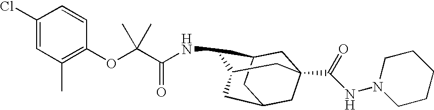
C1C2CC3CC1(C(NN1CCCCC1)=O)CC(C3)C2NC(C(OC1=C(C)C=C(Cl)C=C1)(C)C)=O
